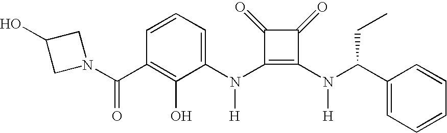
N(C1=C(N(C(C2=CC=CC=C2)CC)[H])C(=O)C1=O)([H])C1=CC=CC(C(N2CC(O)C2)=O)=C1O
